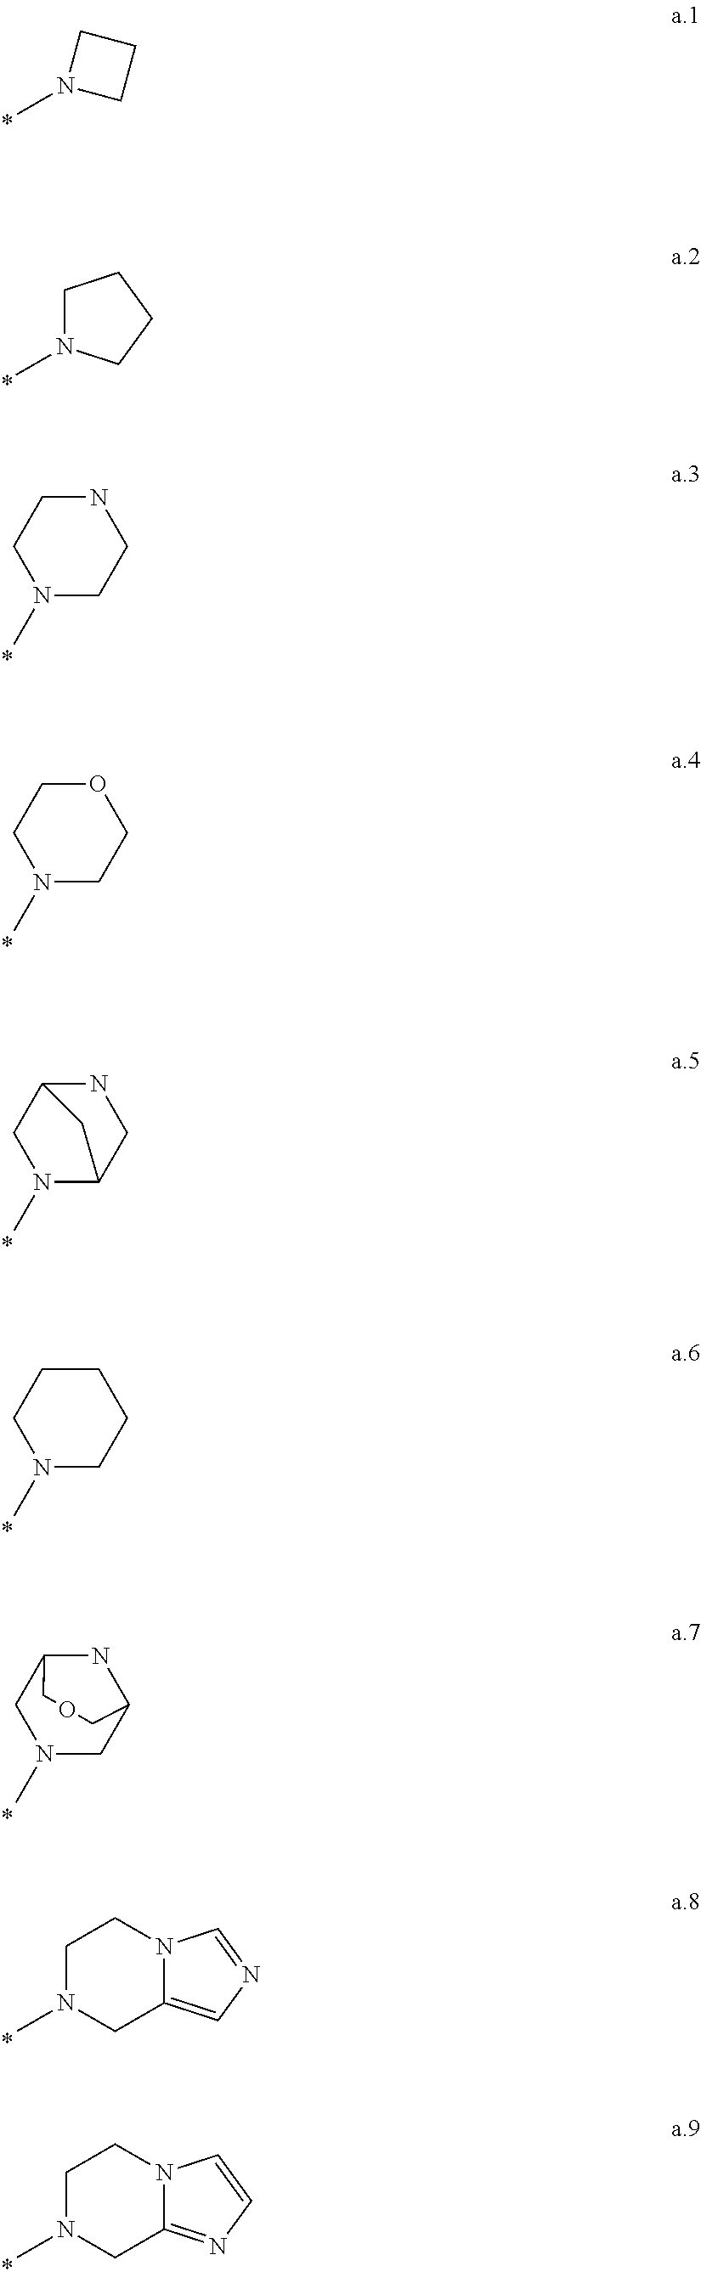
C1N(C)CC1.C1N(C)CCC1.N1(C)CCNCC1.N1(C)CCOCC1.N1(C)C2CNC(C1)C2.N1(C)CCCCC1.N1(C)CC2NC(C1)COC2.C1N(C)CC2=CN=CN2C1.C1N(C)CC2=NC=CN2C1
